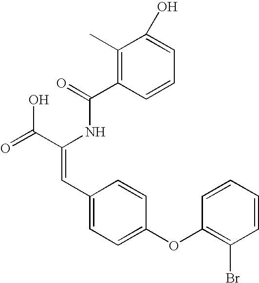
C(=O)(NC(C(=O)O)=CC1=CC=C(OC2=C(Br)C=CC=C2)C=C1)C1=C(C)C(O)=CC=C1
